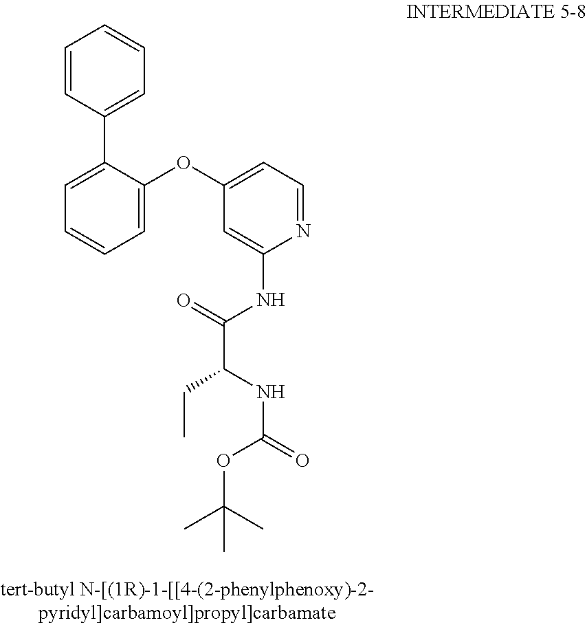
C1(NC(C(CC)NC(OC(C)(C)C)=O)=O)=CC(OC2=CC=CC=C2C2=CC=CC=C2)=CC=N1
